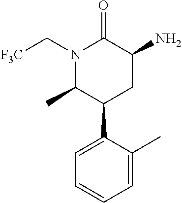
[F3C]CN1C(C)C(C2=CC=CC=C2C)CC(N)C1=O
